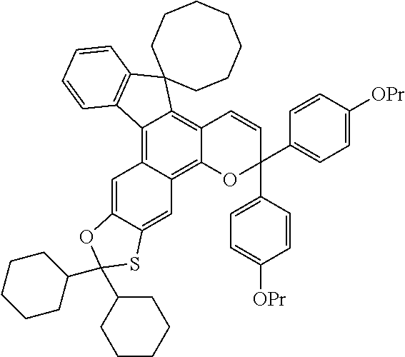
C12=C3C(=C4C(=C1C=CC(C1=CC=C([OPr])C=C1)(C1=CC=C([OPr])C=C1)O2)C1(C2=C4C=CC=C2)CCCCCCC1)C=C1C(=C3)SC(C2CCCCC2)(C2CCCCC2)O1
